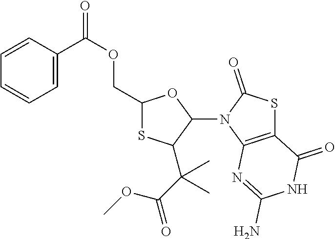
C1=CC(C(OCC2SC(C(C(=O)OC)(C)C)C(N3C(=O)SC4=C3N=C(N)NC4=O)O2)=O)=CC=C1
